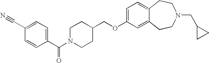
C1N(C(C2=CC=C(C#N)C=C2)=O)CCC(COC2=CC=C3C(=C2)CCN(CC2CC2)CC3)C1
